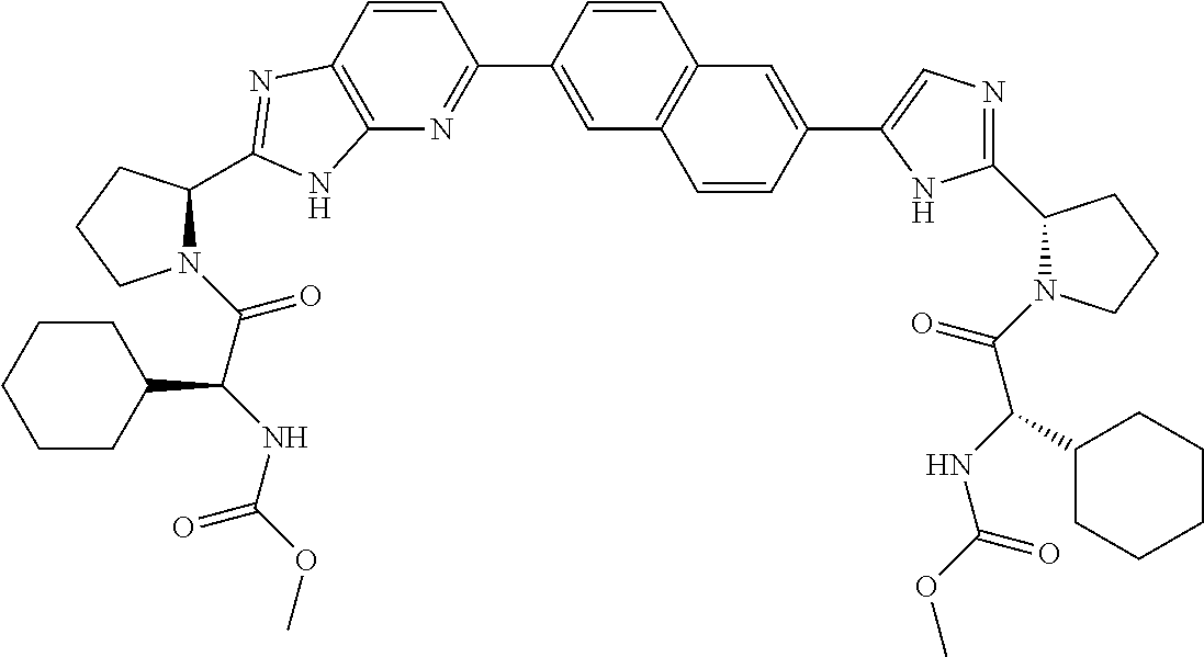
C1(C2=NC3=C(C=C2)N=C(C2N(C(C(NC(OC)=O)C4CCCCC4)=O)CCC2)N3)=CC2=C(C=C1)C=C(C1=CN=C(C3N(C(C(NC(OC)=O)C4CCCCC4)=O)CCC3)N1)C=C2
